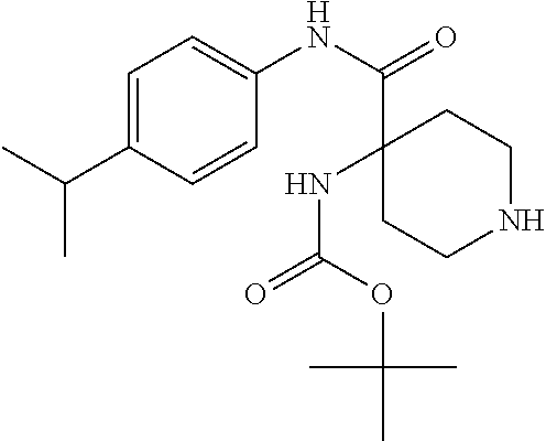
C1=C(C(C)C)C=CC(NC(=O)C2(NC(OC(C)(C)C)=O)CCNCC2)=C1
